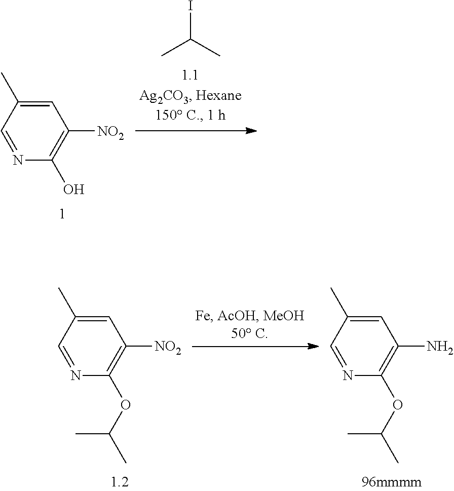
C1=C(C)C=NC(O)=C1[NO2].IC(C)C.C1=C(C)C=NC(OC(C)C)=C1[NO2].C1=C(C)C=NC(OC(C)C)=C1N
